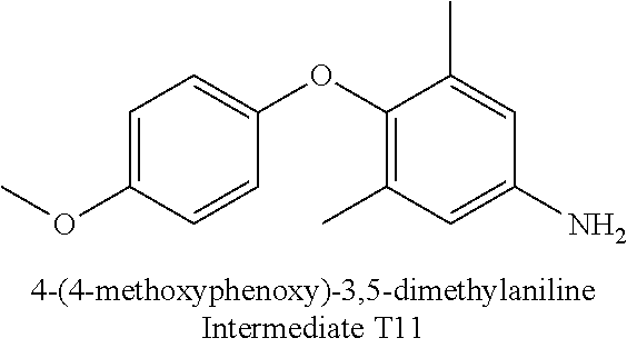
C1=C(OC)C=CC(OC2=C(C)C=C(N)C=C2C)=C1
